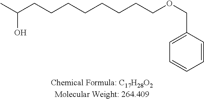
CC(CCCCCCCCOCC1=CC=CC=C1)O
